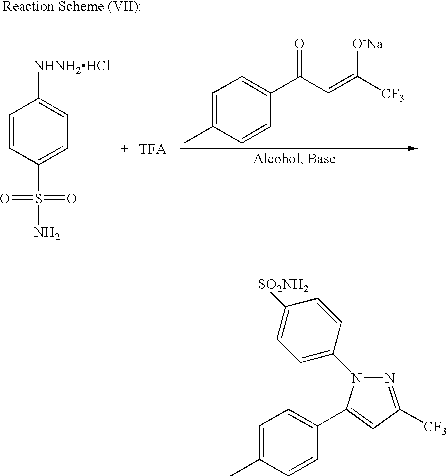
C1=C(C)C=CC(C(C=C([CF3])[O-Na+])=O)=C1.C1=CC(S(N)(=O)=O)=CC=C1[NHNH2HCl].N1=C([CF3])C=C(C2=CC=C(C)C=C2)N1C1=CC=C([SO2NH2])C=C1
